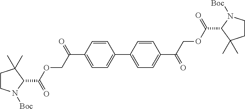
C(C1=CC=C(C2=CC=C(C(COC(C3C(C)(C)CCN3[Boc])=O)=O)C=C2)C=C1)(COC(C1C(C)(C)CCN1[Boc])=O)=O
